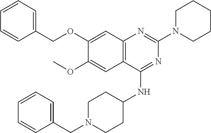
C12=C(C(NC3CCN(CC4=CC=CC=C4)CC3)=NC(N3CCCCC3)=N1)C=C(OC)C(OCC1=CC=CC=C1)=C2
